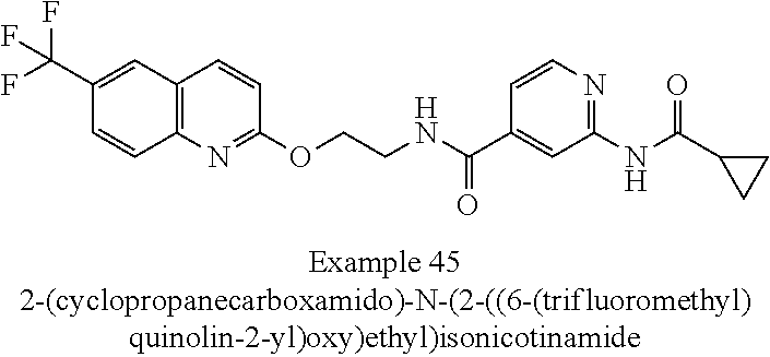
C12=C(N=C(OCCNC(C3=CC(NC(=O)C4CC4)=NC=C3)=O)C=C1)C=CC(C(F)(F)F)=C2
